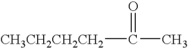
[CH3CH2CH2CH2]C(=O)C
